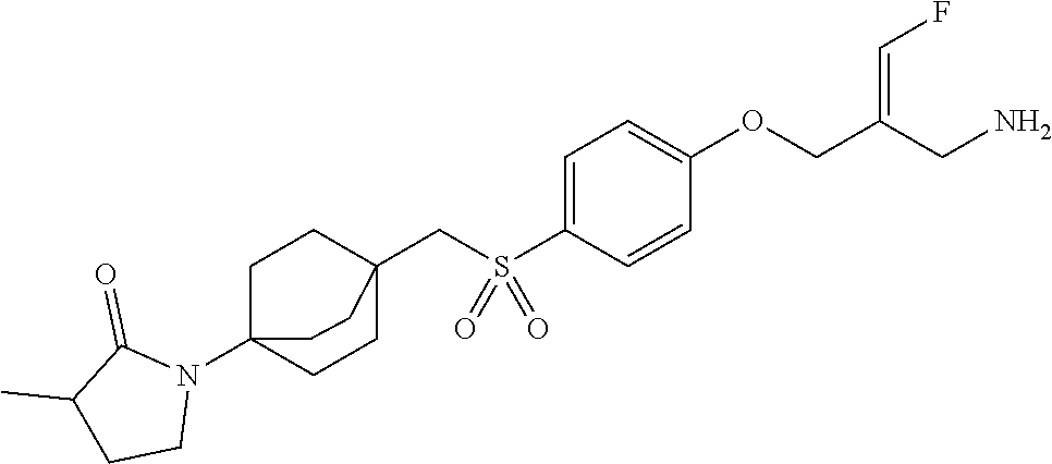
C1=C(S(CC23CCC(N4C(=O)C(C)CC4)(CC2)CC3)(=O)=O)C=CC(OCC(CN)=CF)=C1
